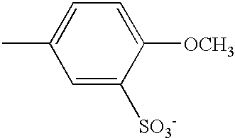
CC1=CC=C([OCH3])C([SO3-])=C1
